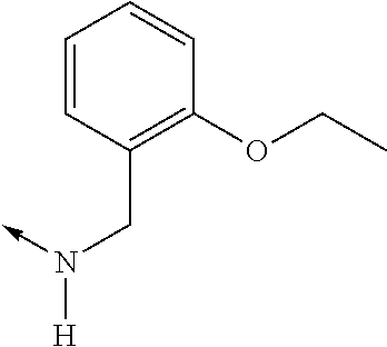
C(N(->C)[H])C1=C(OCC)C=CC=C1
